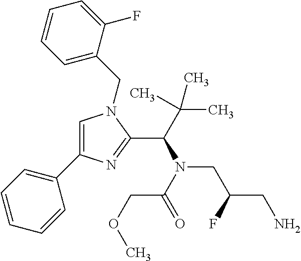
C1=C(C2=CC=CC=C2)N=C(C(N(CC(CN)F)C(COC)=O)C(C)(C)C)N1CC1=CC=CC=C1F
